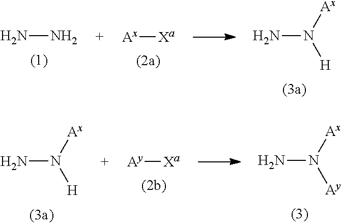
NN.[Ax][Xa].NN([Ax])[H].NN([Ax])[H].[Ay][Xa].NN([Ax])[Ay]
